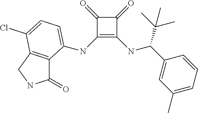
C1(=O)C(NC2=CC=C(Cl)C3=C2C(=O)NC3)=C(NC(C(C)(C)C)C2=CC(C)=CC=C2)C1=O
